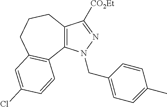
C12=C(N(CC3=CC=C(C)C=C3)N=C1[CO2Et])C1=C(CCC2)C=C(Cl)C=C1
